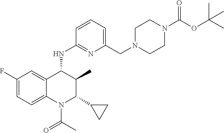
C1(F)=CC=C2C(=C1)C(NC1=NC(CN3CCN(C(OC(C)(C)C)=O)CC3)=CC=C1)C(C)C(C1CC1)N2C(C)=O
